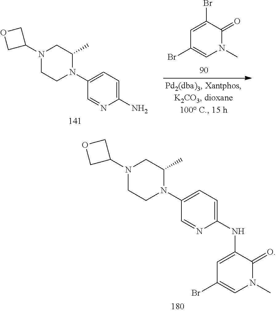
C1=C(Br)C(=O)N(C)C=C1Br.N1(C2COC2)CCN(C2=CC=C(N)N=C2)C(C)C1.N1(C2COC2)CCN(C2=CC=C(NC3=CC(Br)=CN(C)C3=O)N=C2)C(C)C1
